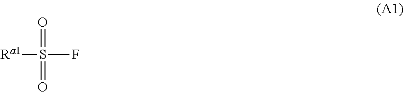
[Ra1]S(=O)(F)=O
